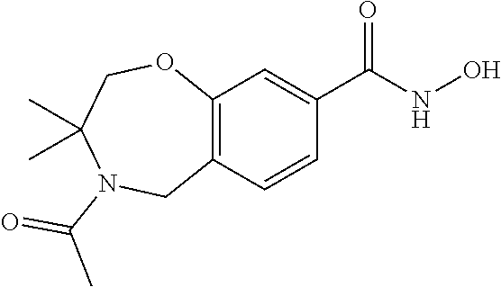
C12=C(C=CC(C(NO)=O)=C1)CN(C(C)=O)C(C)(C)CO2
